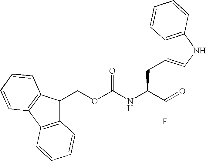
C1(COC(NC(C(=O)F)CC2=CNC3=C2C=CC=C3)=O)C2=C(C3=C1C=CC=C3)C=CC=C2
